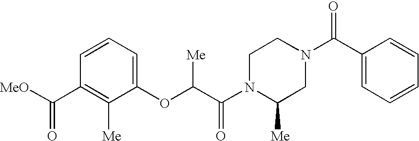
C1([Me])=C(C([MeO])=O)C=CC=C1OC(C(N1C([Me])CN(C(C2=CC=CC=C2)=O)CC1)=O)[Me]
